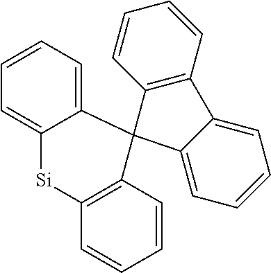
C1=CC=C2C(=C1)[Si]C1=C(C=CC=C1)C21C2=C(C=CC=C2)C2=CC=CC=C12
